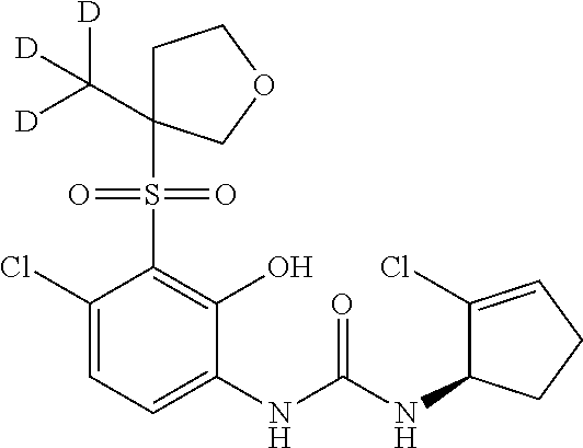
C1(Cl)=CC=C(NC(NC2C(Cl)=CCC2)=O)C(O)=C1S(=O)(=O)C1(C([D])([D])[D])CCOC1
